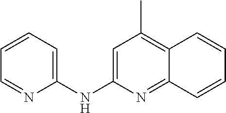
C1=CC=C(NC2=CC(C)=C3C(=N2)C=CC=C3)N=C1
